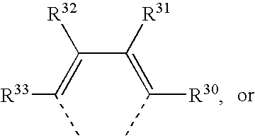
CC(=C(C(=C(C)[R30])[R31])[R32])[R33]
